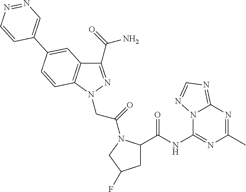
C1(C(=O)N)=NN(CC(=O)N2C(C(=O)NC3=NC(C)=NC4=NC=NN34)CC(F)C2)C2=C1C=C(C1=CN=NC=C1)C=C2
